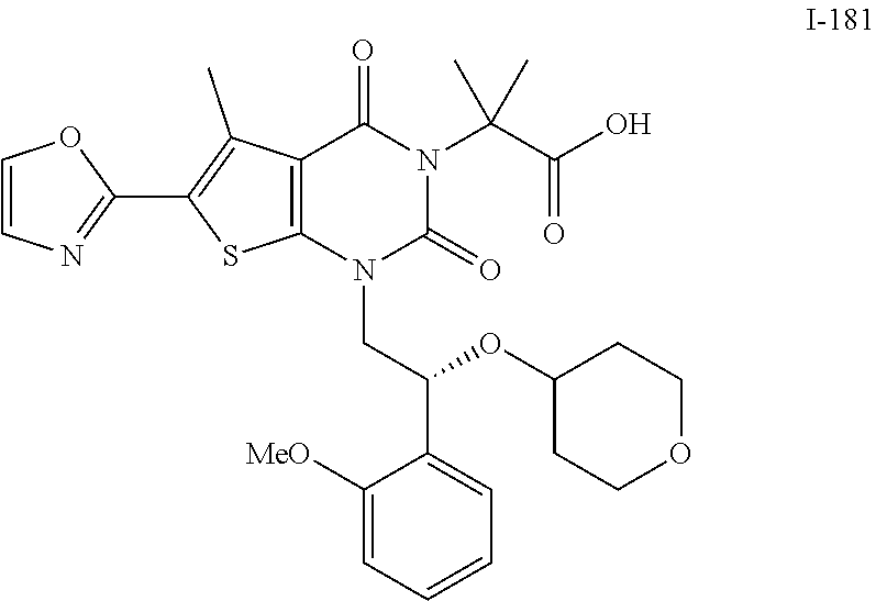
C12=C(N(CC(C3=CC=CC=C3[MeO])OC3CCOCC3)C(=O)N(C(C(O)=O)(C)C)C1=O)SC(C1=NC=CO1)=C2C
